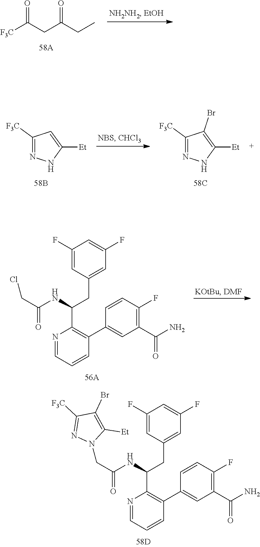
[F3C]C(CC(CC)=O)=O.C1([F3C])=NNC([Et])=C1Br.C1([F3C])=NNC([Et])=C1.C1(F)=CC(CC(C2=C(C3=CC(C(N)=O)=C(F)C=C3)C=CC=N2)NC(CCl)=O)=CC(F)=C1.C1(F)=CC(CC(C2=C(C3=CC(C(N)=O)=C(F)C=C3)C=CC=N2)NC(CN2C([Et])=C(Br)C([F3C])=N2)=O)=CC(F)=C1
